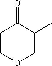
C1COCC(C)C1=O
